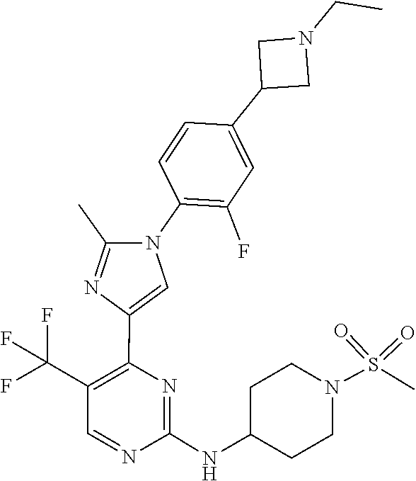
N1=CC(C(F)(F)F)=C(C2=CN(C3=C(F)C=C(C4CN(CC)C4)C=C3)C(C)=N2)N=C1NC1CCN(S(=O)(=O)C)CC1
